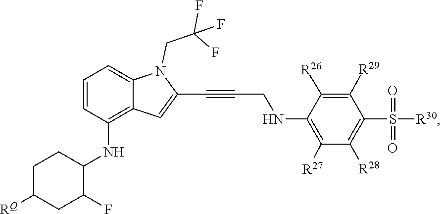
C1([R26])=C([R29])C(S(=O)(=O)[R30])=C([R28])C([R27])=C1NCC#CC1=CC2=C(NC3CCC([RQ])CC3F)C=CC=C2N1CC(F)(F)F
